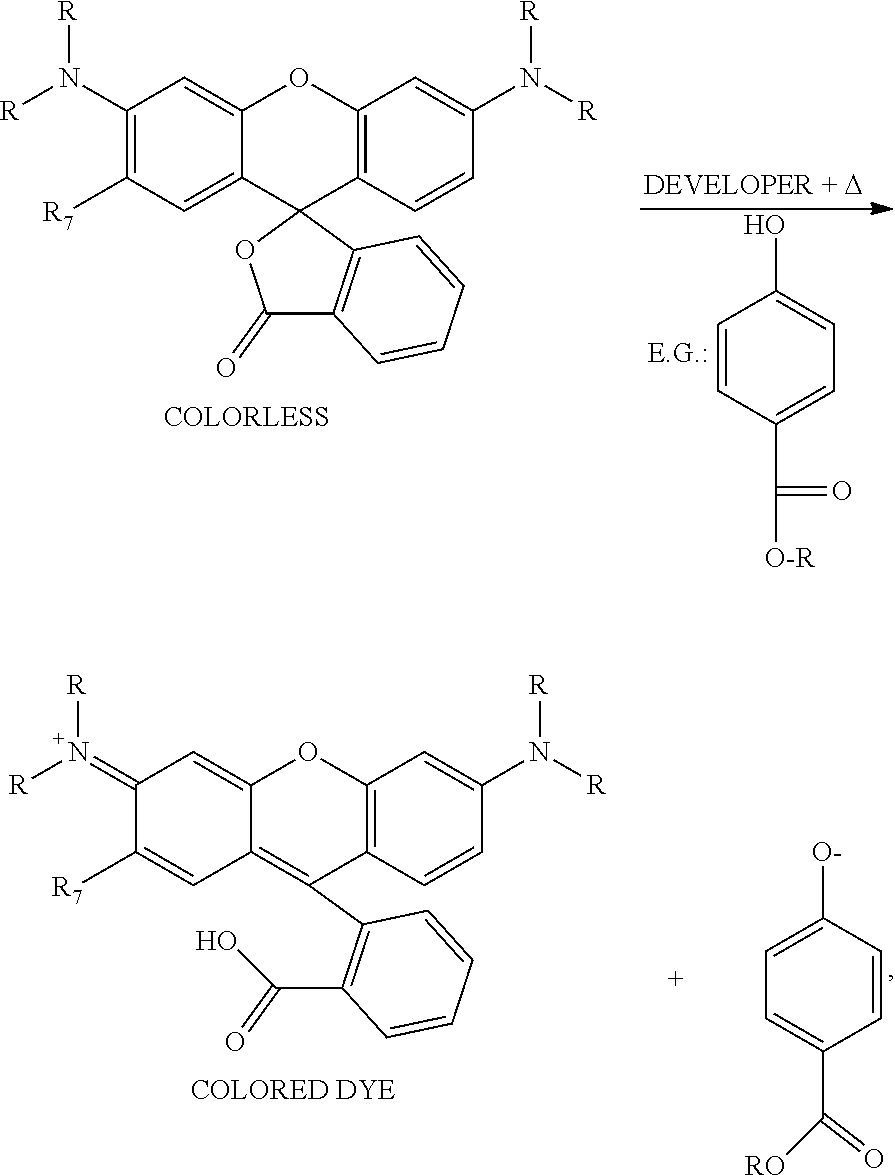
C1(N([R])[R])=C([R7])C=C2C(=C1)OC1=C(C23OC(=O)C2=C3C=CC=C2)C=CC(N([R])[R])=C1.C1=CC(C([O-R])=O)=CC=C1O.C1(=N([R])[R])C([R7])=CC2=C(C3=C(C(=O)O)C=CC=C3)C3=C(OC2=C1)C=C(N([R])[R])C=C3.C1=C([O-])C=CC(C([RO])=O)=C1
